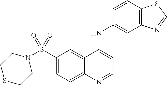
N1(S(C2=CC=C3C(=C2)C(NC2=CC4=C(C=C2)SC=N4)=CC=N3)(=O)=O)CCSCC1
